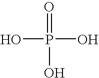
O=P(O)(O)O
